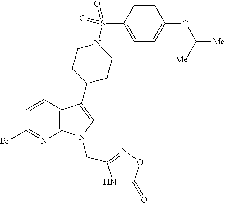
C12=C(C(C3CCN(S(=O)(=O)C4=CC=C(OC([Me])[Me])C=C4)CC3)=CN1CC1=NOC(=O)N1)C=CC(Br)=N2
